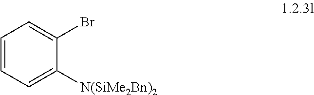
C1=CC=C([N(SiMe2Bn)2])C(Br)=C1
